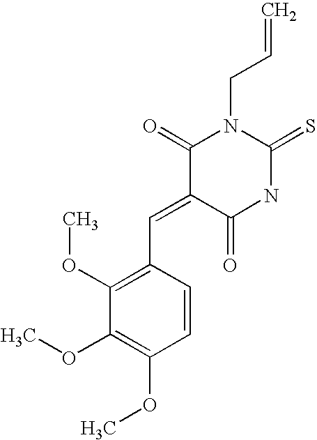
C=CCN1C(=O)C(=CC2=C(OC)C(OC)=C(OC)C=C2)C(=O)NC1=S
